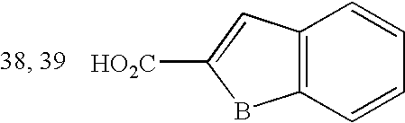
C12=C(C=CC=C1)BC([HO2C])=C2
